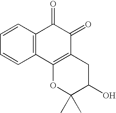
C1=CC=CC2=C1C(=O)C(=O)C1=C2OC(C)(C)C(O)C1
